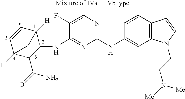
C1=CC2([H])C(NC3=NC(NC4=CC5=C(C=C4)C=CN5CCN([Me])[Me])=NC=C3F)C(C(=O)N)C1([H])C2
